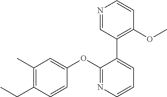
C1(C)=C(CC)C=CC(OC2=NC=CC=C2C2=C(OC)C=CN=C2)=C1
